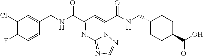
C1(Cl)=C(F)C=CC(CNC(C2=NC3=NC=NN3C(C(NCC3CCC(C(O)=O)CC3)=O)=C2)=O)=C1
